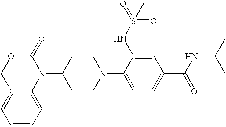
C12=CC=CC=C1N(C1CCN(C3=CC=C(C(=O)NC(C)C)C=C3NS(=O)(C)=O)CC1)C(=O)OC2
